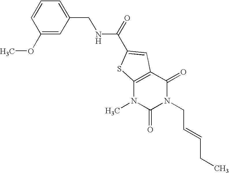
C1(OC)=CC(CNC(=O)C2=CC3=C(N(C)C(=O)N(CC=CCC)C3=O)S2)=CC=C1
